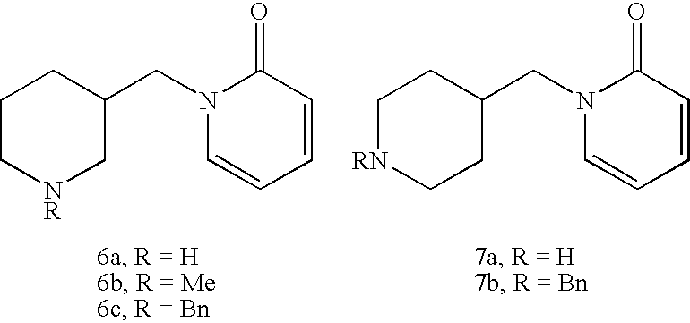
C1C[NR]CC(CN2C=CC=CC2=O)C1.C1[RN]CCC(CN2C=CC=CC2=O)C1
